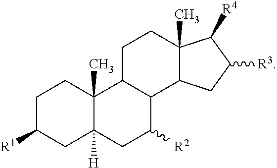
C1C([R1])CC2([H])C(C)(C1)C1C(C([R2])C2)C2C(C)(CC1)C([R4])C([R3])C2
